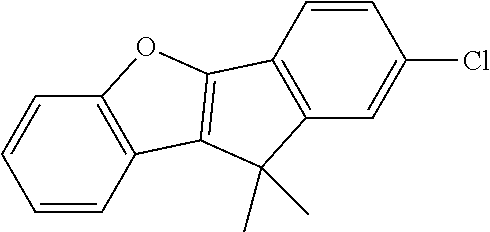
C1=CC2=C(C=C1)OC1=C2C(C)(C)C2=C1C=CC(Cl)=C2
